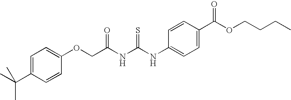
C(NC(NC1=CC=C(C(OCCCC)=O)C=C1)=S)(=O)COC1=CC=C(C(C)(C)C)C=C1
